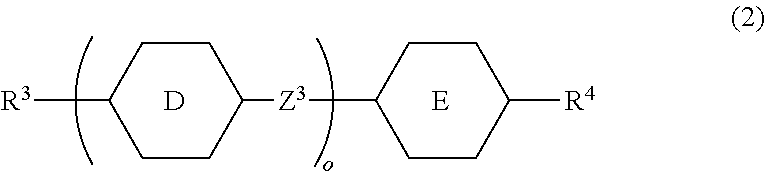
C1CC([R3])CCC1[Z3]C1CCC([R4])CC1.[E].[D]
